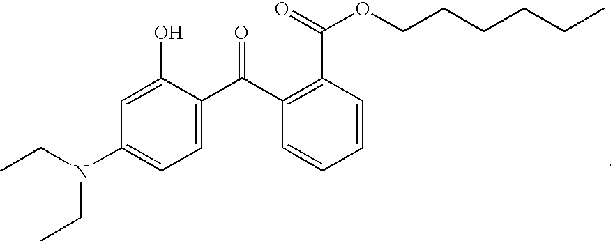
C1(O)=CC(N(CC)CC)=CC=C1C(C1=C(C(=O)OCCCCCC)C=CC=C1)=O
